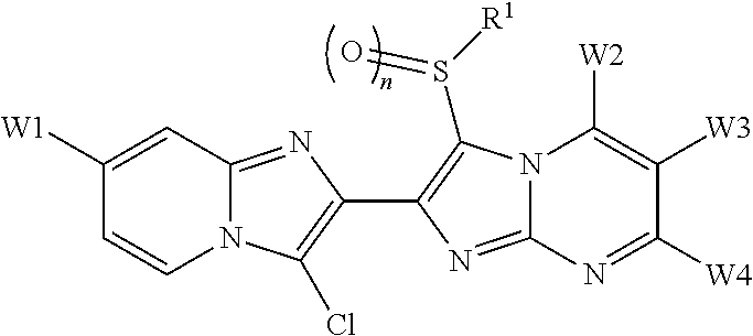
C1([W1])=CC2=NC(C3=C(S([R1])=O)N4C(=N3)N=C([W4])C([W3])=C4[W2])=C(Cl)N2C=C1
